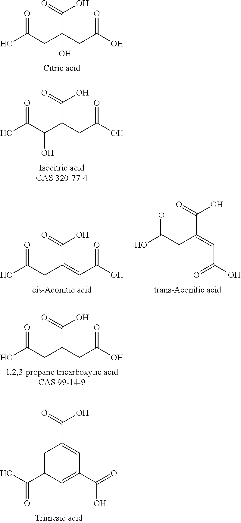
O=C(O)C(CC(O)=O)(CC(O)=O)O.O=C(O)C(CC(O)=O)C(C(O)=O)O.O=C(O)C(=CC(O)=O)CC(O)=O.O=C(O)C(=CC(O)=O)CC(O)=O.O=C(O)C(CC(O)=O)CC(O)=O.C1=C(C(O)=O)C=C(C(=O)O)C=C1C(=O)O
